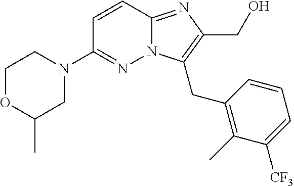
C1OC(C)CN(C2=NN3C(=NC(CO)=C3CC3=C(C)C([CF3])=CC=C3)C=C2)C1
